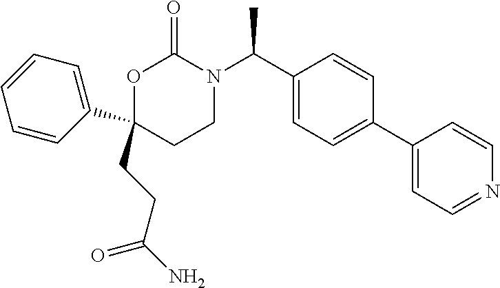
C1(CCC(N)=O)(C2=CC=CC=C2)CCN(C(C2=CC=C(C3=CC=NC=C3)C=C2)C)C(=O)O1
